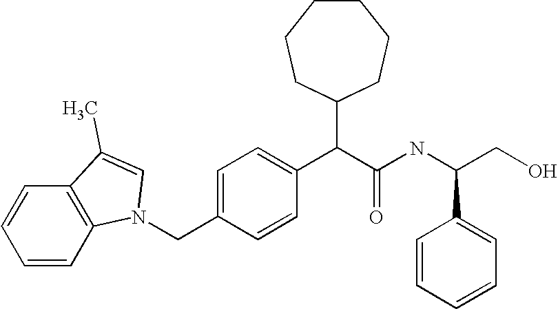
C1=CC2=C(C=C1)C(C)=CN2CC1=CC=C(C(C(NC(CO)C2=CC=CC=C2)=O)C2CCCCCC2)C=C1
